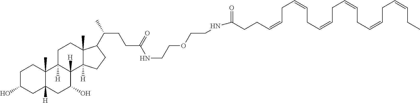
C1C(O)CC2([H])C(C)(C1)C1([H])C([H])(C(O)C2)C2([H])C(C)(CC1)C(C(CCC(NCCOCCNC(CCC=CCC=CCC=CCC=CCC=CCC=CCC)=O)=O)C)CC2
